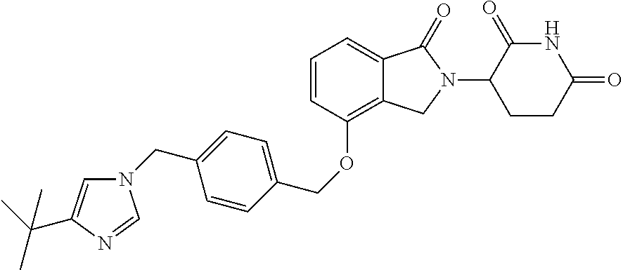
C1(OCC2=CC=C(CN3C=C(C(C)(C)C)N=C3)C=C2)=C2C(=CC=C1)C(=O)N(C1CCC(=O)NC1=O)C2
